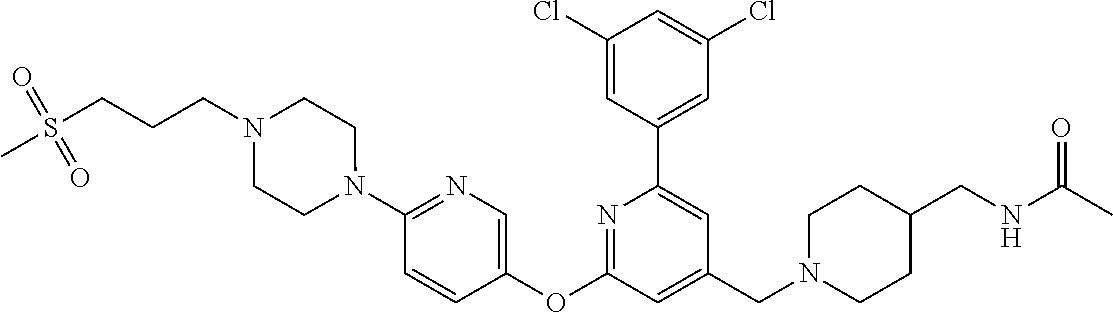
C1(Cl)=CC(C2=CC(CN3CCC(CNC(C)=O)CC3)=CC(OC3=CN=C(N4CCN(CCCS(=O)(=O)C)CC4)C=C3)=N2)=CC(Cl)=C1
